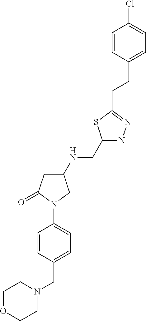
C(C1=CC=C(N2C(=O)CC(NCC3=NN=C(CCC4=CC=C(Cl)C=C4)S3)C2)C=C1)N1CCOCC1
